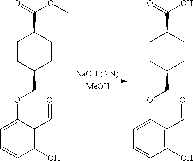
[MeOH].C1CC(COC2=CC=CC(O)=C2C=O)CCC1C(OC)=O.O(C1=CC=CC(O)=C1C=O)CC1CCC(C(O)=O)CC1
